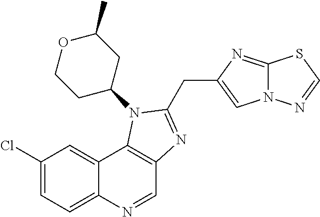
C1(Cl)=CC=C2C(=C1)C1=C(C=N2)N=C(CC2=CN3C(=N2)SC=N3)N1C1CC(C)OCC1
